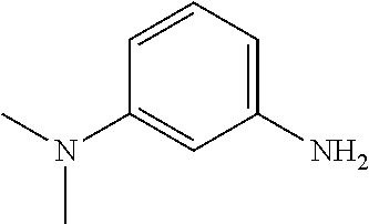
C1=CC=C(N)C=C1N(C)C
